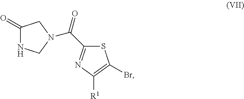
C1(=O)NCN(C(C2=NC([R1])=C(Br)S2)=O)C1
